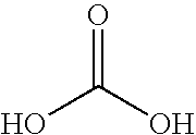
OC(O)=O
